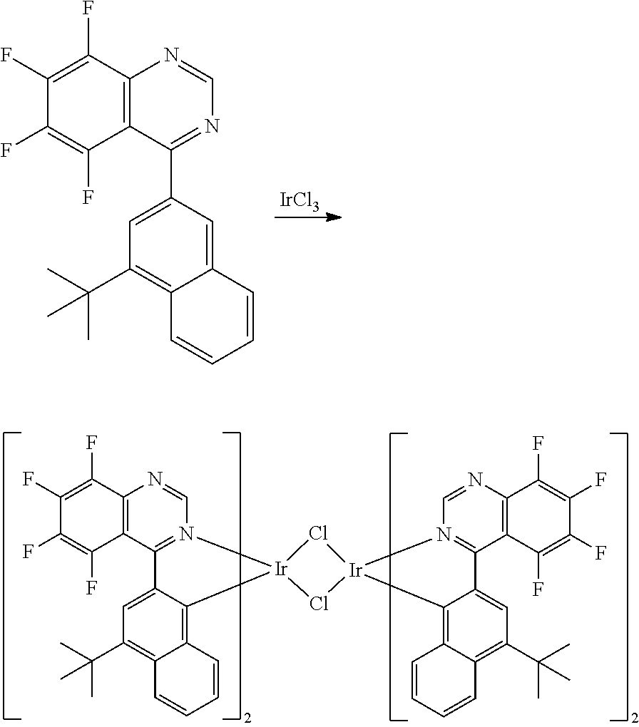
C1=NC2=C(C(F)=C(F)C(F)=C2F)C2=N1[Ir]1(C3=C4C(=C(C(C)(C)C)C=C23)C=CC=C4)Cl[Ir]2(Cl1)N1=C(C3=C(N=C1)C(F)=C(F)C(F)=C3F)C1=CC(C(C)(C)C)=C3C(=C12)C=CC=C3.[IrCl3].C1=NC2=C(C(F)=C(F)C(F)=C2F)C(C2=CC(C(C)(C)C)=C3C(=C2)C=CC=C3)=N1
